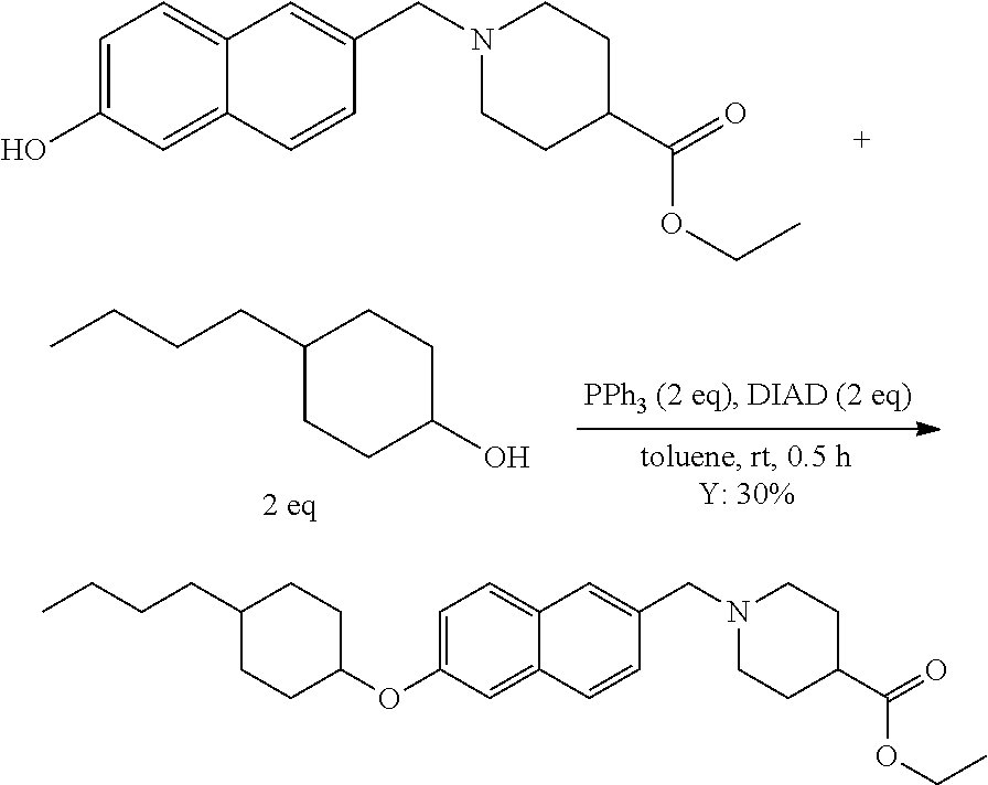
C1=C(O)C=C2C(=C1)C=C(CN1CCC(C(=O)OCC)CC1)C=C2.C1(CCCC)CCC(O)CC1.C1=C(OC2CCC(CCCC)CC2)C=C2C(=C1)C=C(CN1CCC(C(=O)OCC)CC1)C=C2
